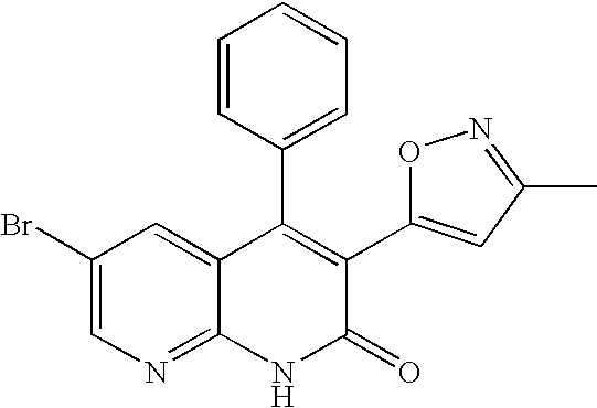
C1(Br)=CN=C2C(=C1)C(C1=CC=CC=C1)=C(C1=CC(C)=NO1)C(=O)N2
